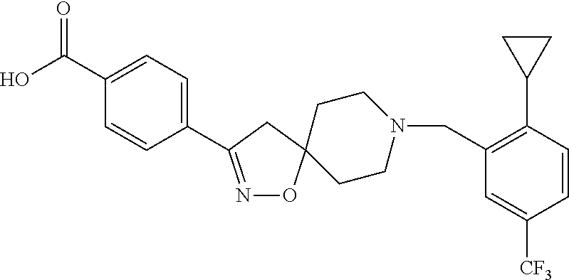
N1=C(C2=CC=C(C(O)=O)C=C2)CC2(O1)CCN(CC1=C(C3CC3)C=CC([CF3])=C1)CC2
